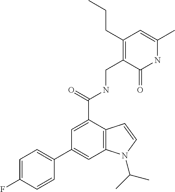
C1(C2=CC3=C(C(C(NCC4=C(CCC)C=C(C)NC4=O)=O)=C2)C=CN3C(C)C)=CC=C(F)C=C1
